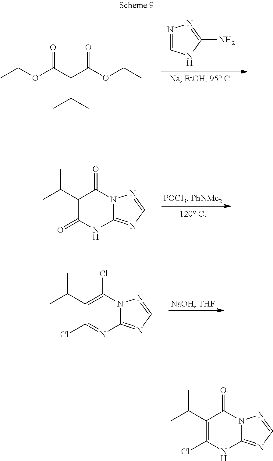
N1=CNC(N)=N1.O(C(C(C(OCC)=O)C(C)C)=O)CC.C1(C(C)C)C(=O)NC2=NC=NN2C1=O.C1(C(C)C)=C(Cl)N2C(=NC=N2)N=C1Cl.C1(C(C)C)=C(Cl)NC2=NC=NN2C1=O
